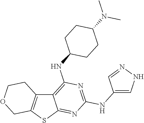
C12=C(SC3=NC(NC4=CNN=C4)=NC(NC4CCC(N(C)C)CC4)=C13)COCC2
